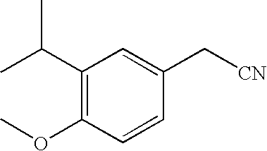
C(C1=C(OC)C=CC(C[CN])=C1)(C)C
